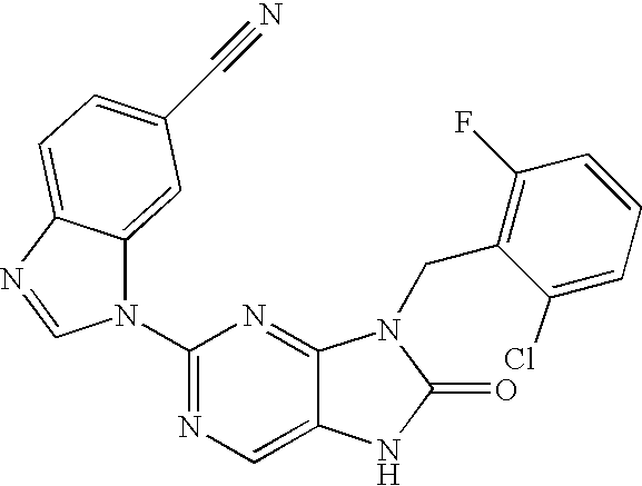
C12=CN=C(N3C4=CC(C#N)=CC=C4N=C3)N=C1N(CC1=C(F)C=CC=C1Cl)C(=O)N2
